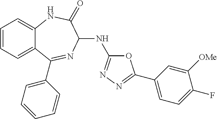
C1=CC=C2C(=C1)NC(=O)C(NC1=NN=C(C3=CC=C(F)C([OMe])=C3)O1)N=C2C1=CC=CC=C1
